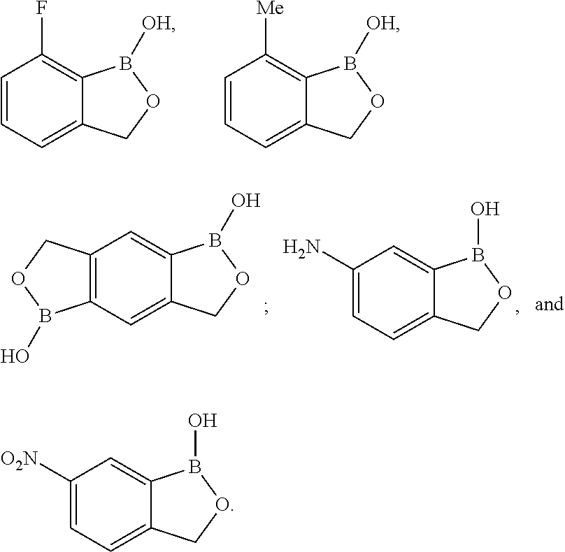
C1([O2N])=CC=C2C(=C1)B(O)OC2.C1=CC=C2C(=C1F)B([OH])OC2.C1=CC=C2C(=C1[Me])B([OH])OC2.C12=C(C=C3C(=C1)B(O)OC3)B(O)OC2.C1(N)=CC=C2C(=C1)B(O)OC2
